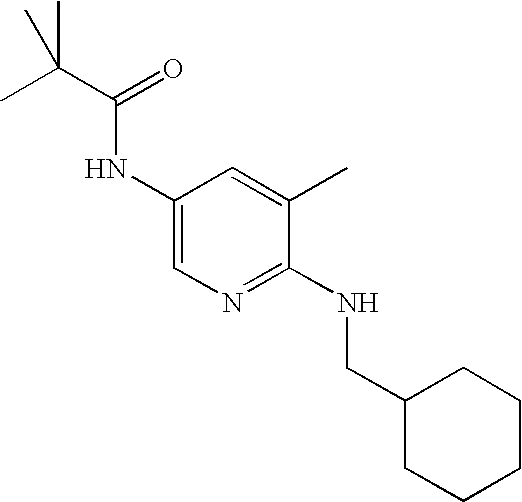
C1(NC(C(C)(C)C)=O)=CN=C(NCC2CCCCC2)C(C)=C1
